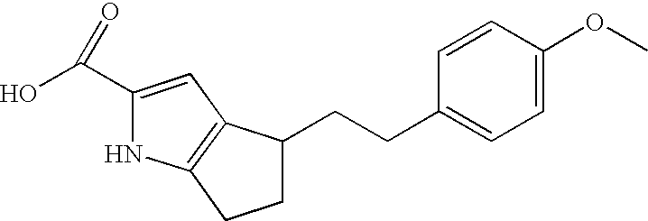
C1(C(O)=O)=CC2=C(N1)CCC2CCC1=CC=C(OC)C=C1
